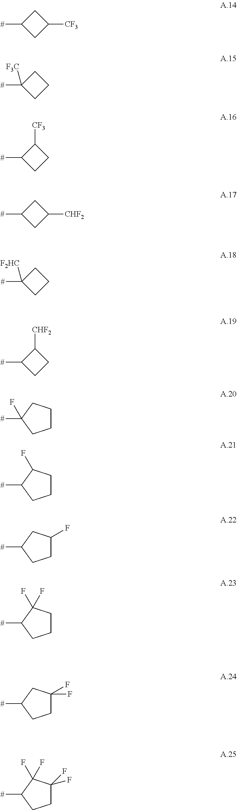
[#]C1CC([CF3])C1.[#]C1([F3C])CCC1.[#]C1CCC1[CF3].[#]C1CC([CHF2])C1.[#]C1([F2HC])CCC1.[#]C1CCC1[CHF2].[#]C1(F)CCCC1.[#]C1CCCC1F.[#]C1CCC(F)C1.[#]C1CCCC1(F)F.[#]C1CCC(F)(F)C1.[#]C1CCC(F)(F)C1(F)F
